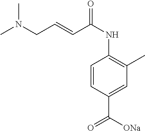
C1=CC(C([ONa])=O)=CC(C)=C1NC(C=CCN(C)C)=O
